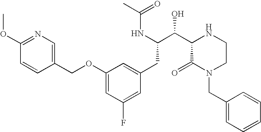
C(C(NC(=O)C)C(C1C(=O)N(CC2=CC=CC=C2)CCN1)O)C1=CC(OCC2=CN=C(OC)C=C2)=CC(F)=C1
